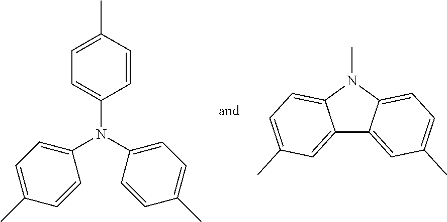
C1(N(C2=CC=C(C)C=C2)C2=CC=C(C)C=C2)=CC=C(C)C=C1.C12=CC(C)=CC=C1N(C)C1=CC=C(C)C=C21
